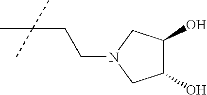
N1(CCC(C)(C)C)CC(O)C(O)C1
